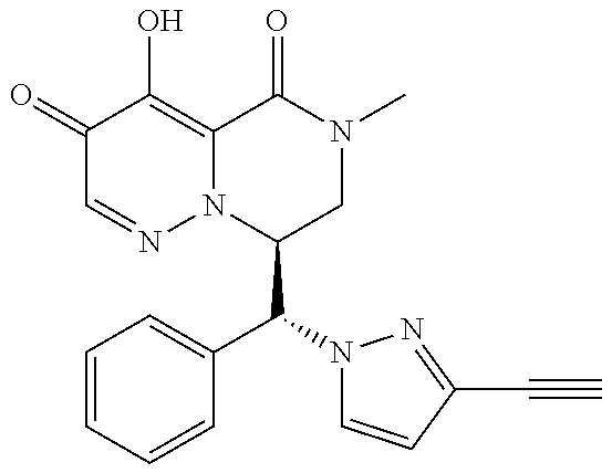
C1(=O)C=NN2C(=C1O)C(=O)N(C)CC2C(N1C=CC(C#C)=N1)C1=CC=CC=C1
